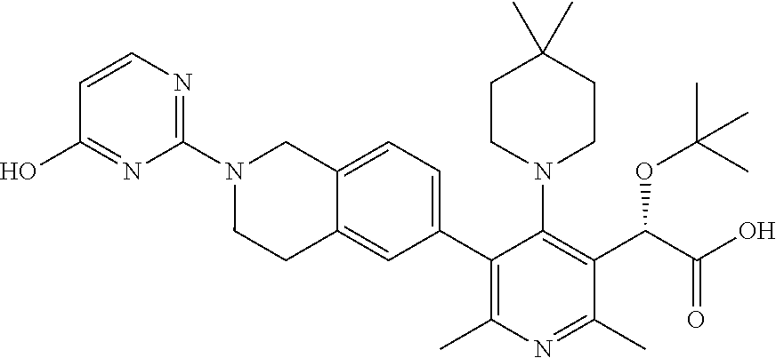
C1(O)=NC(N2CCC3=CC(C4=C(C)N=C(C)C(C(C(=O)O)OC(C)(C)C)=C4N4CCC(C)(C)CC4)=CC=C3C2)=NC=C1
